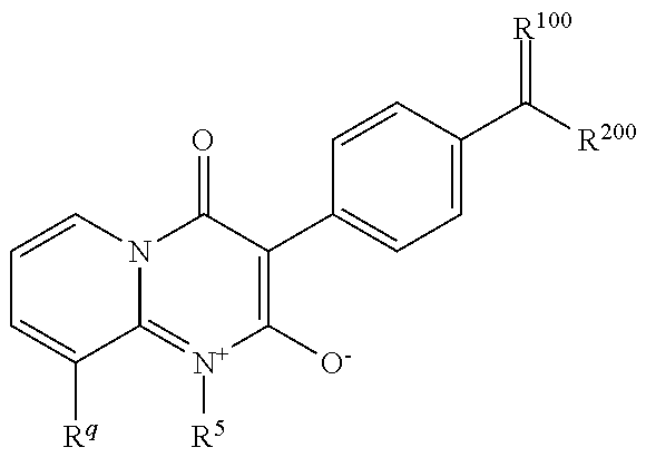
C1=CN2C(=[N+]([R5])C([O-])=C(C3=CC=C(C([R200])=[R100])C=C3)C2=O)C([Rq])=C1
